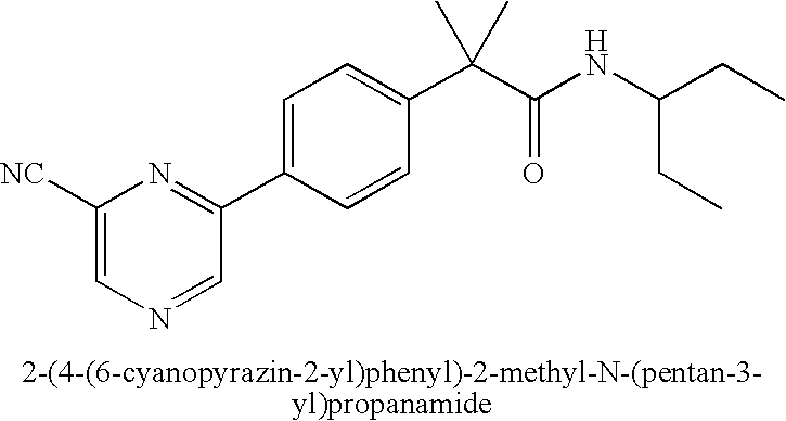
C1([NC])=CN=CC(C2=CC=C(C(C(NC(CC)CC)=O)(C)C)C=C2)=N1
